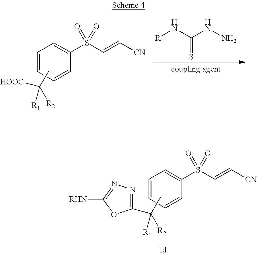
C1=CC=CC(S(C=C[CN])(=O)=O)=C1.CC([HOOC])([R1])[R2].[R]NC(NN)=S.C1=CC=CC(S(C=C[CN])(=O)=O)=C1.CC(C1=NN=C([RHN])O1)([R1])[R2]
